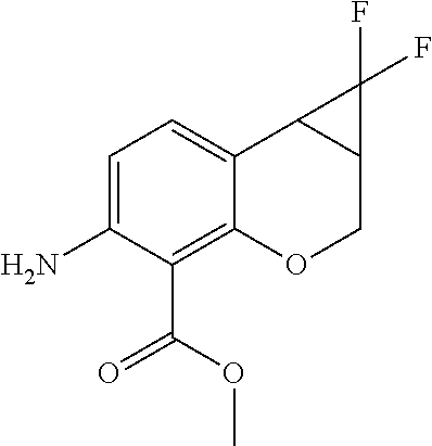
C1=C(N)C(C(OC)=O)=C2C(=C1)C1C(CO2)C1(F)F
